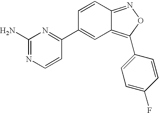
NC1=NC=CC(C2=CC3=C(C4=CC=C(F)C=C4)ON=C3C=C2)=N1
